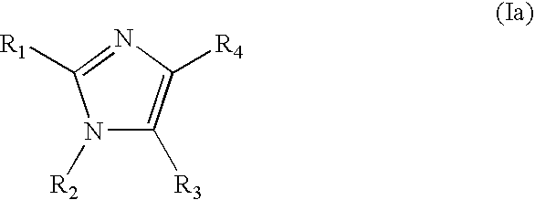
N1([R2])C([R3])=C([R4])N=C1[R1]
